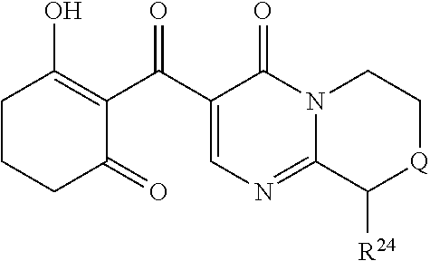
C1(O)=C(C(=O)C2=CN=C3N(C2=O)CC[Q]C3[R24])C(=O)CCC1
